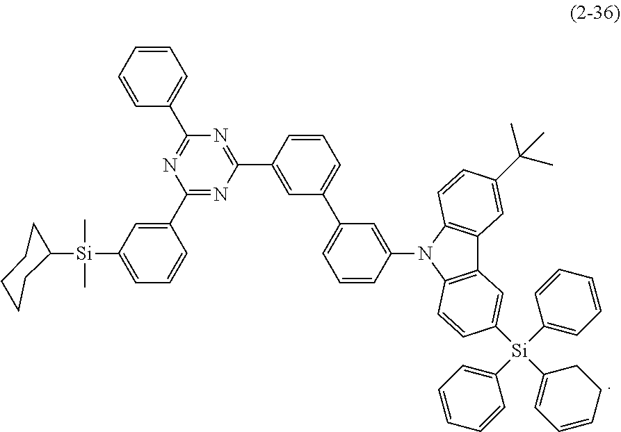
C1=CC(C2=NC(C3=CC([Si](C)(C)C4CCCCC4)=CC=C3)=NC(C3=CC(C4=CC=CC(N5C6=C(C7=C5C=CC(C(C)(C)C)=C7)C=C([Si](C5=CC=CC=C5)(C5=CC=CC=C5)C5=CC=CCC5)C=C6)=C4)=CC=C3)=N2)=CC=C1
